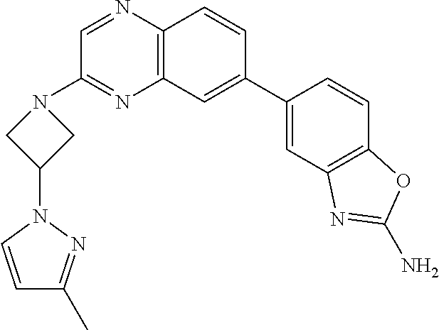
C1(C2=CC3=C(C=C2)N=CC(N2CC(N4N=C(C)C=C4)C2)=N3)=CC2=C(C=C1)OC(N)=N2
